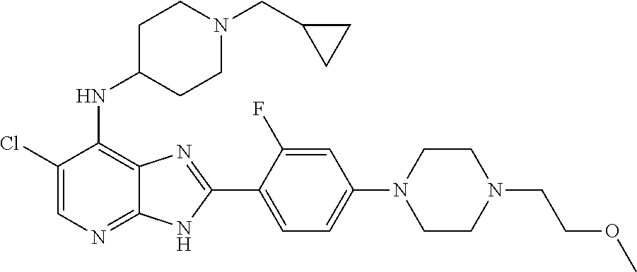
ClC1=CN=C2C(=C1NC1CCN(CC3CC3)CC1)N=C(C1=CC=C(N3CCN(CCOC)CC3)C=C1F)N2
